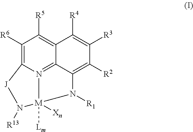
C1([R6])=C2N3=C4C(=C1[R5])C([R4])=C([R3])C([R2])=C4N([R1])[M]3([Lm])([Xn])N([R13])[J]2
